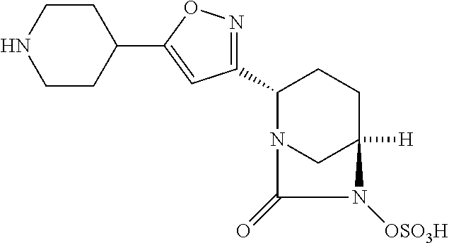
C1(C2=NOC(C3CCNCC3)=C2)N2CC([H])(CC1)N([OSO3H])C2=O
